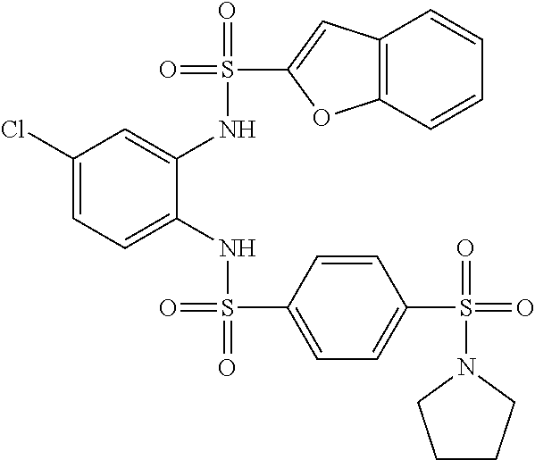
C1(Cl)=CC=C(NS(=O)(C2=CC=C(S(=O)(=O)N3CCCC3)C=C2)=O)C(NS(=O)(C2=CC3=C(O2)C=CC=C3)=O)=C1
